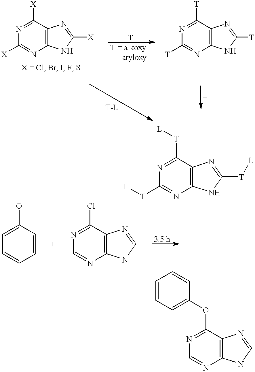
C12=C(C([X])=NC([X])=N1)N=C([X])N2.C12=C(C([T])=NC([T])=N1)N=C([T])N2.C12=C(C([T][L])=NC([T][L])=N1)N=C([T][L])N2.C1=CC(O)=CC=C1.C12=C(C(Cl)=NC=N1)N=CN2.C12=C(C(OC3=CC=CC=C3)=NC=N1)N=CN2
